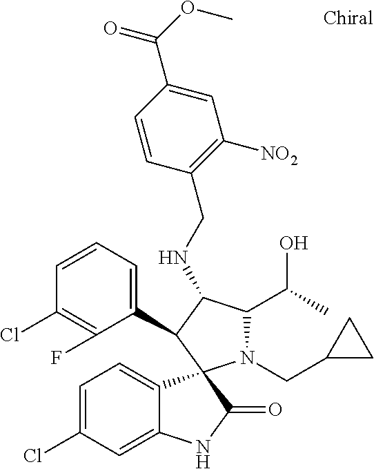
C1=C(Cl)C=C2C(=C1)C1(C(=O)N2)N(CC2CC2)C(C(C)O)C(NCC2=C([NO2])C=C(C(OC)=O)C=C2)C1C1=CC=CC(Cl)=C1F
